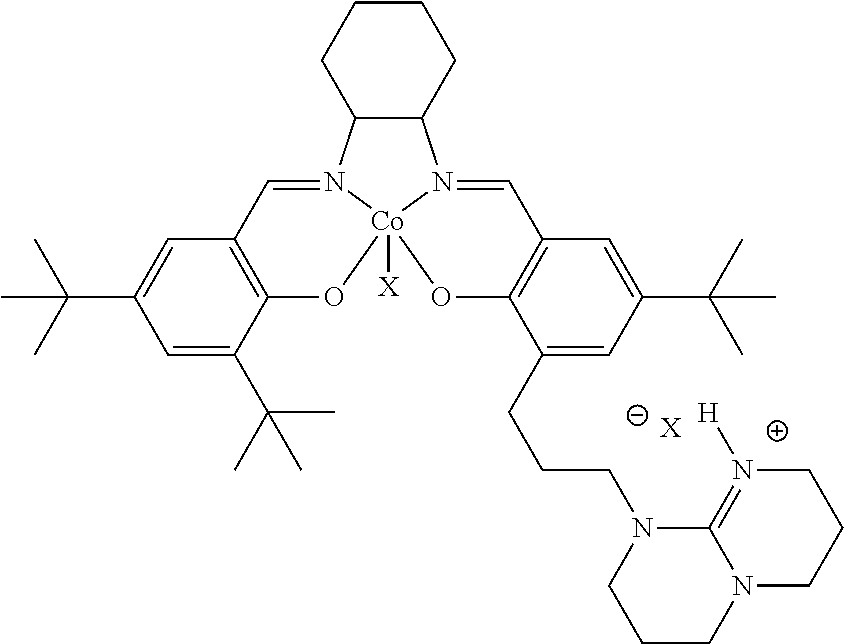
C1=C(C(C)(C)C)C=C(C(C)(C)C)C2=C1C=N1C3C(N4=CC5=C(C(CCCN6CCCN7C6=N([H])CCC7)=CC(C(C)(C)C)=C5)O[Co]14([X])O2)CCCC3.[X]
